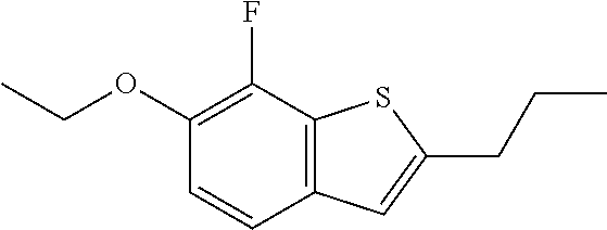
C1(OCC)=C(F)C2=C(C=C1)C=C(CCC)S2
